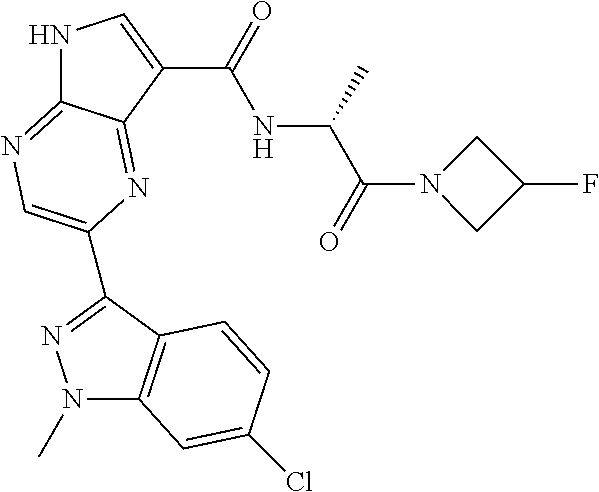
N1C2=NC=C(C3=NN(C)C4=C3C=CC(Cl)=C4)N=C2C(C(=O)NC(C(=O)N2CC(F)C2)C)=C1
